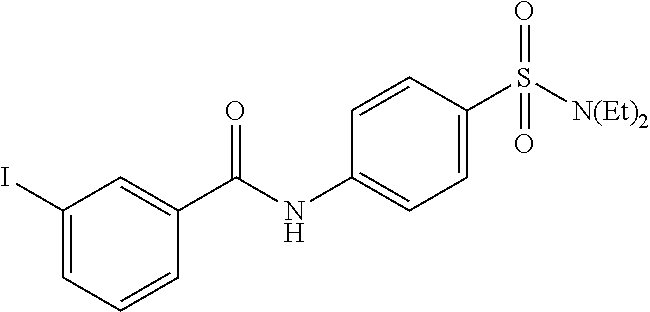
C1=CC(S([N(Et)2])(=O)=O)=CC=C1NC(=O)C1=CC(I)=CC=C1
